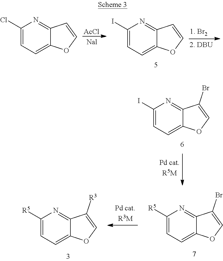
[AcCl].C1(I)=CC=C2C(=N1)C=CO2.C1(Cl)=CC=C2C(=N1)C=CO2.C1(I)=CC=C2C(=N1)C(Br)=CO2.C1([R5])=CC=C2C(=N1)C(Br)=CO2.C1([R5])=CC=C2C(=N1)C([R3])=CO2
